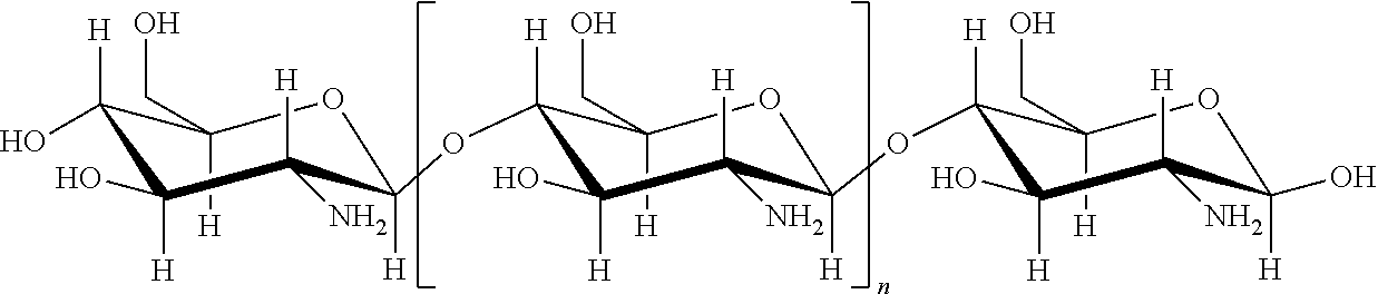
C1([H])(CO)C(OC2([H])C([H])(N)C(O)([H])C(OC3([H])C([H])(N)C(O)([H])C([H])(O)C([H])(CO)O3)([H])C([H])(CO)O2)([H])C(O)([H])C([H])(N)C([H])(O)O1
